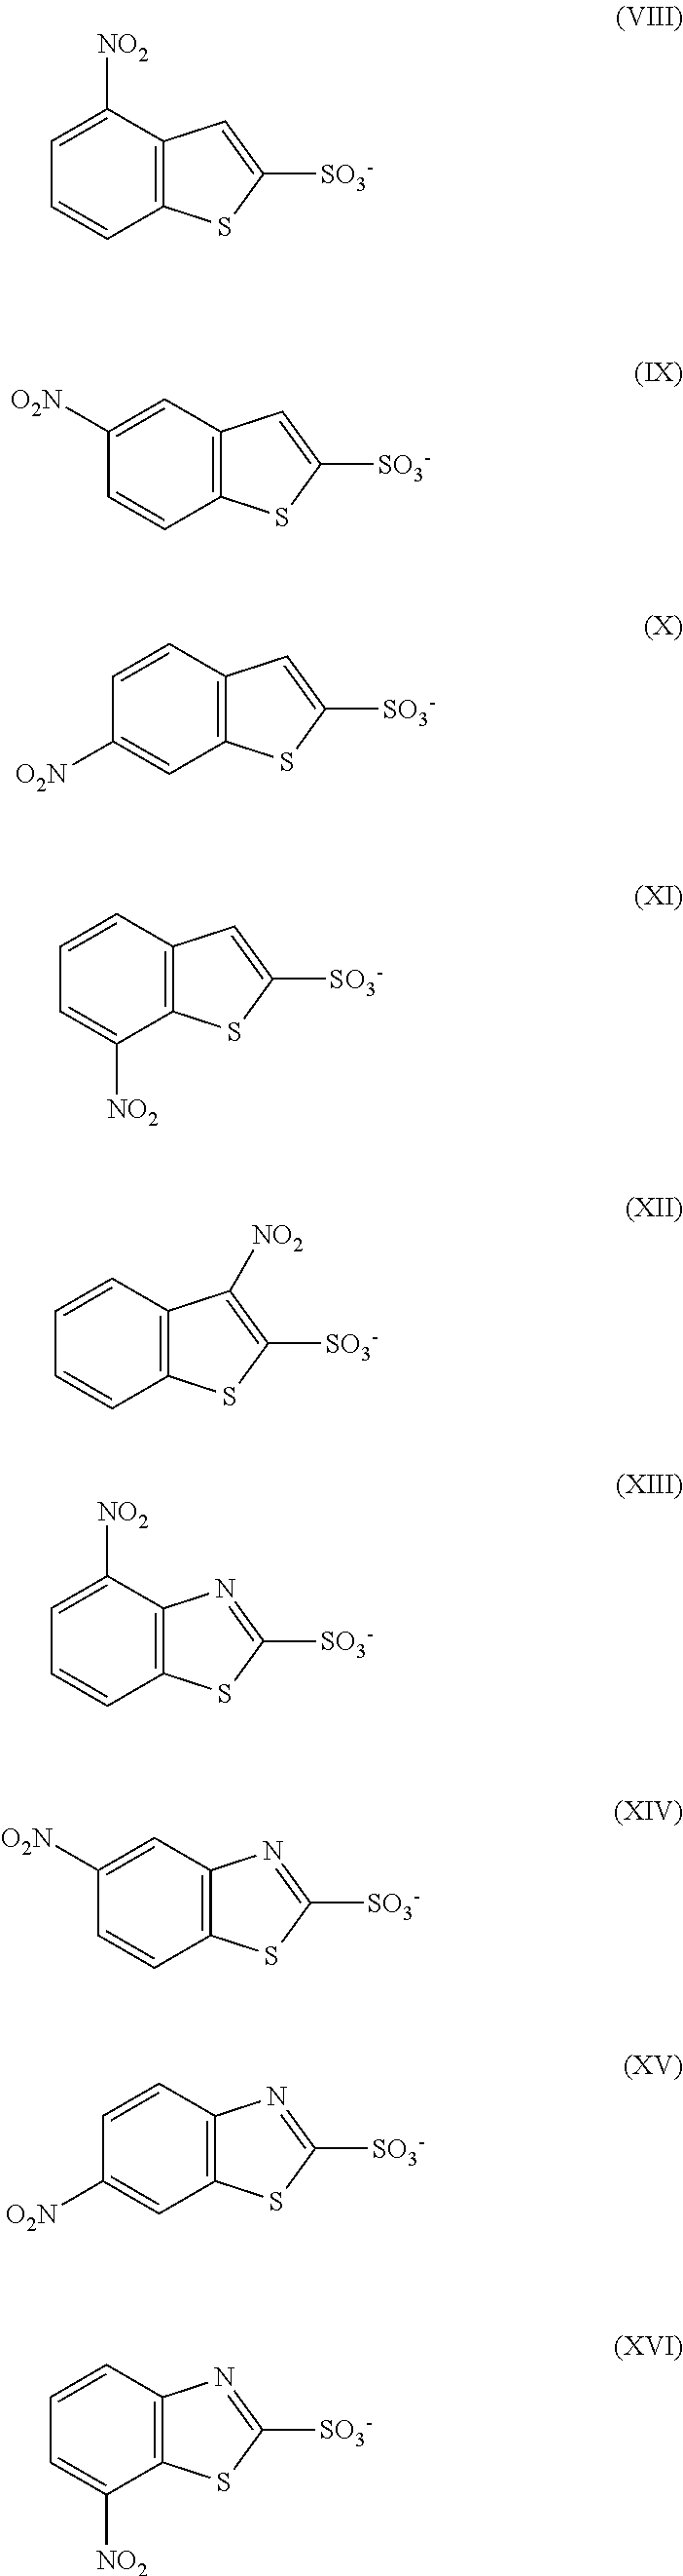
C1=C([NO2])C2=C(C=C1)SC([SO3-])=C2.C1([O2N])=CC2=C(C=C1)SC([SO3-])=C2.C1=CC2=C(C=C1[O2N])SC([SO3-])=C2.C1=CC2=C(C([NO2])=C1)SC([SO3-])=C2.C1=CC2=C(C=C1)SC([SO3-])=C2[NO2].C1=C([NO2])C2=C(C=C1)SC([SO3-])=N2.C1([O2N])=CC2=C(C=C1)SC([SO3-])=N2.C1=CC2=C(C=C1[O2N])SC([SO3-])=N2.C1=CC2=C(C([NO2])=C1)SC([SO3-])=N2
